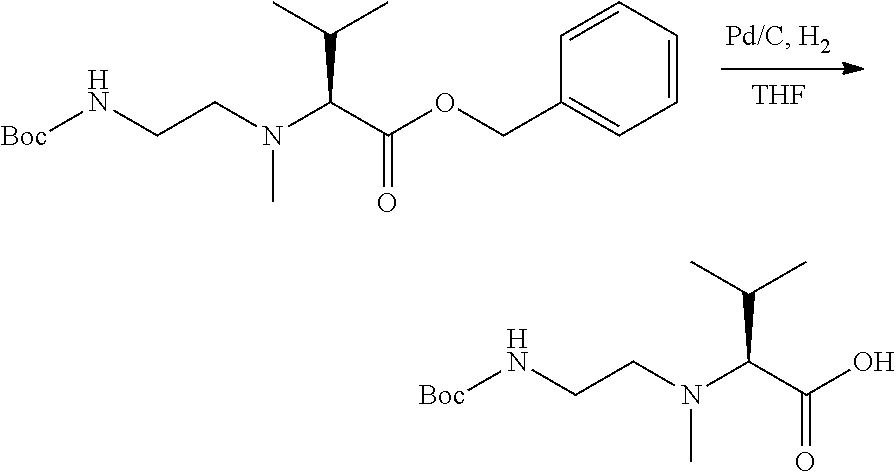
[THF].C1=CC=CC(COC(C(N(C)CCN[Boc])C(C)C)=O)=C1.OC(C(N(C)CCN[Boc])C(C)C)=O
